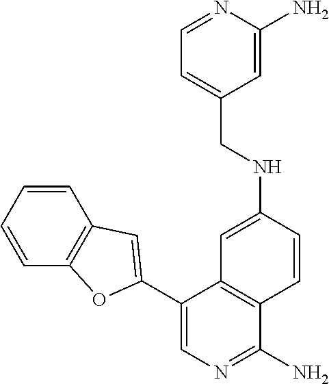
C1=CC=CC2=C1C=C(C1=CN=C(N)C3=C1C=C(NCC1=CC=NC(N)=C1)C=C3)O2
